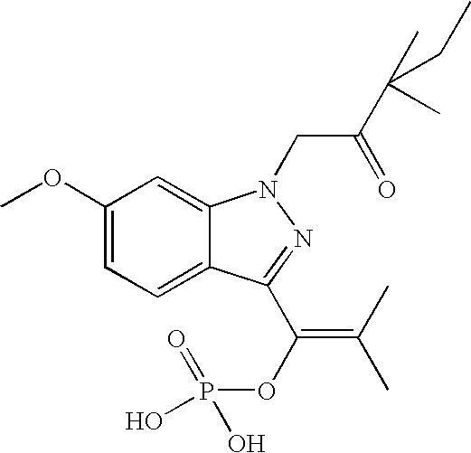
C1(OC)=CC=C2C(=C1)N(CC(C(CC)(C)C)=O)N=C2C(OP(=O)(O)O)=C(C)C
